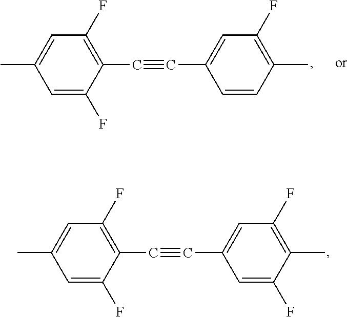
C(C1=C(F)C=C(C)C=C1F)#CC1=CC(F)=C(C)C(F)=C1.C(C1=C(F)C=C(C)C=C1F)#CC1=CC(F)=C(C)C=C1
